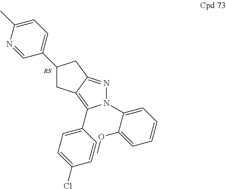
C1(C2=CC=C(C)N=C2)CC2=C(C3=CC=C(Cl)C=C3)N(C3=CC=CC=C3OC)N=C2C1
